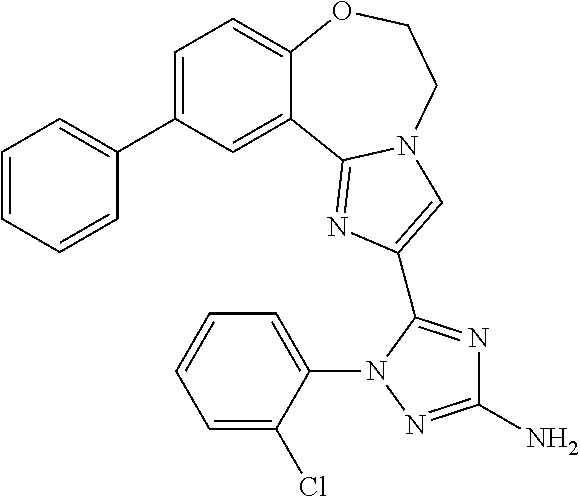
C1=C(C2=CC=CC=C2)C=C2C(=C1)OCCN1C2=NC(C2=NC(N)=NN2C2=CC=CC=C2Cl)=C1
